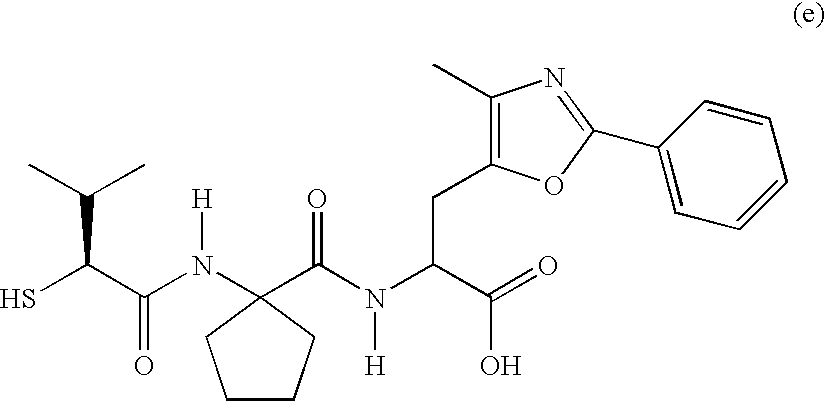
SC(C(N(C1(C(N(C(C(=O)O)CC2=C(C)N=C(C3=CC=CC=C3)O2)[H])=O)CCCC1)[H])=O)C(C)C
